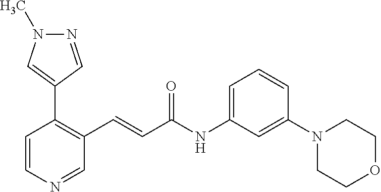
N1=CC(C2=C(C=CC(NC3=CC=CC(N4CCOCC4)=C3)=O)C=NC=C2)=CN1C
